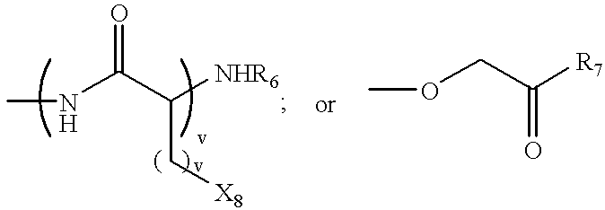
CNC(C([NHR6])C[X8])=O.COCC([R7])=O
